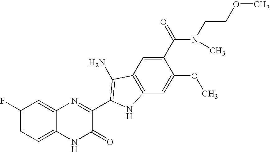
C1=C2C(=CC(F)=C1)N=C(C1=C(N)C3=C(C=C(OC)C(C(N(CCOC)C)=O)=C3)N1)C(=O)N2
